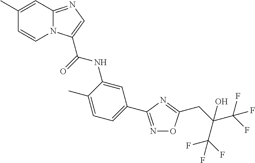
C1(C)=CC2=NC=C(C(NC3=CC(C4=NOC(CC(C(F)(F)F)(O)C(F)(F)F)=N4)=CC=C3C)=O)N2C=C1
